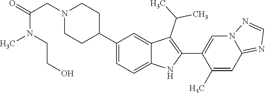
C1(C2CCN(CC(=O)N(C)CCO)CC2)=CC=C2C(=C1)C(C(C)C)=C(C1=CN3C(=NC=N3)C=C1C)N2
